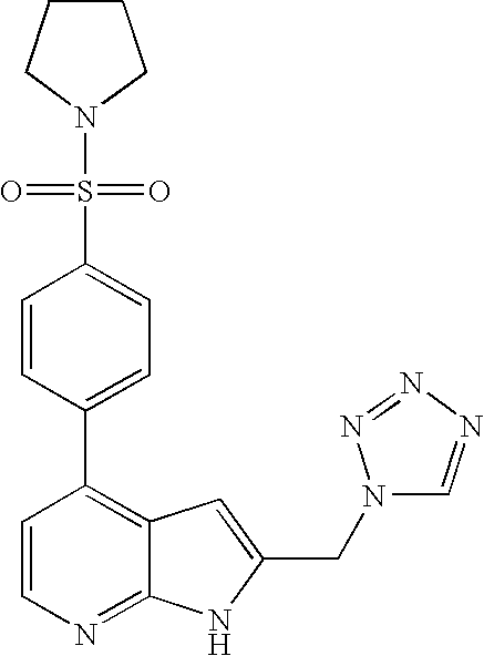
C1CCN(S(C2=CC=C(C3=C4C(=NC=C3)NC(CN3C=NN=N3)=C4)C=C2)(=O)=O)C1
